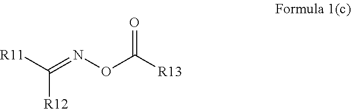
[R11]C(=NOC([R13])=O)[R12]
